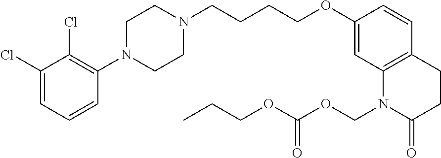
C1(Cl)=CC=CC(N2CCN(CCCCOC3=CC4=C(C=C3)CCC(=O)N4COC(OCCC)=O)CC2)=C1Cl
